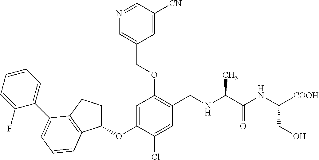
C1(OC2=CC(OCC3=CN=CC([CN])=C3)=C(CNC(C(NC([COOH])CO)=O)C)C=C2Cl)CCC2=C1C=CC=C2C1=CC=CC=C1F
